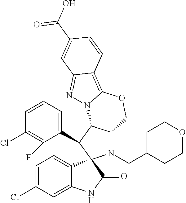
C1=CC=C(C2C3C(N(CC4CCOCC4)C24C2=CC=C(Cl)C=C2NC4=O)COC2=C4C(=NN32)C=C(C(O)=O)C=C4)C(F)=C1Cl
